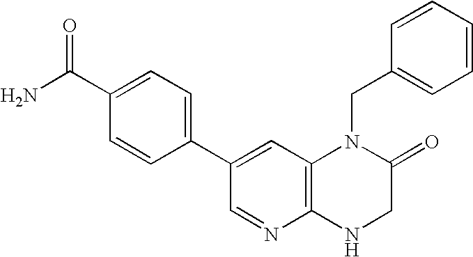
C1=C(C(N)=O)C=CC(C2=CC3=C(N=C2)NCC(=O)N3CC2=CC=CC=C2)=C1
